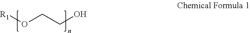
[R1]OCCO
